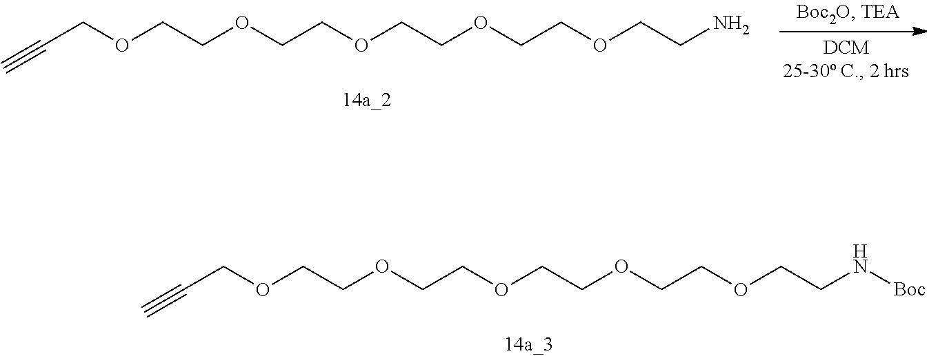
C#CCOCCOCCOCCOCCOCCN[Boc].C#CCOCCOCCOCCOCCOCCN
